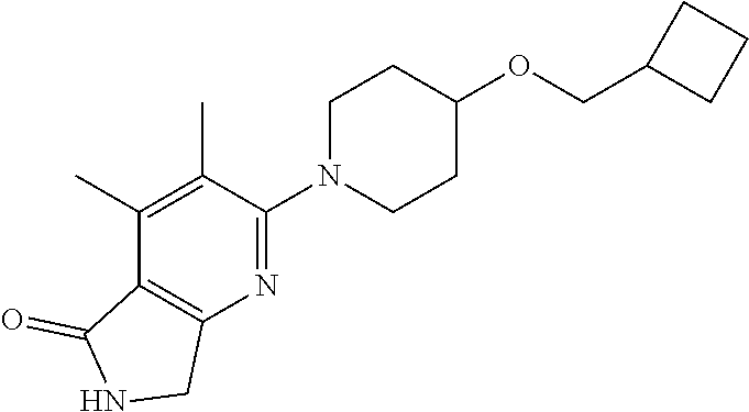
C1(C)=C(C)C(N2CCC(OCC3CCC3)CC2)=NC2=C1C(=O)NC2
